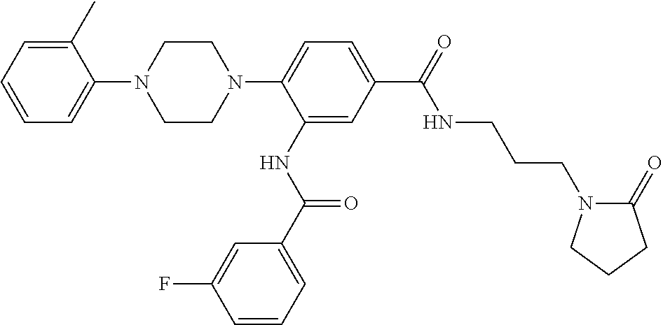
C1=C(C)C(N2CCN(C3=CC=C(C(NCCCN4C(=O)CCC4)=O)C=C3NC(=O)C3=CC=CC(F)=C3)CC2)=CC=C1
